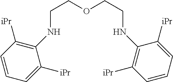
C(COCCNC1=C([iPr])C=CC=C1[iPr])NC1=C([iPr])C=CC=C1[iPr]
